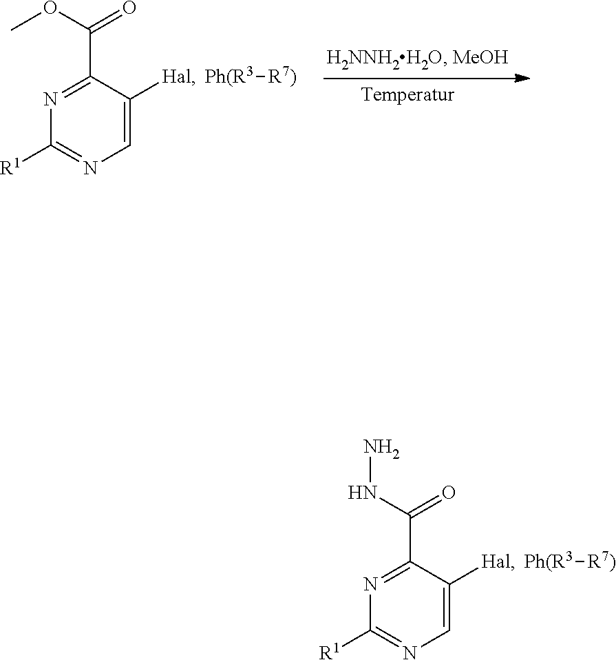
N(C(=O)C1=NC([R1])=NC=C1[Hal])N.[Ph(R3][R7)].O(C(=O)C1=NC([R1])=NC=C1[Hal])C.[Ph(R3][R7)]
